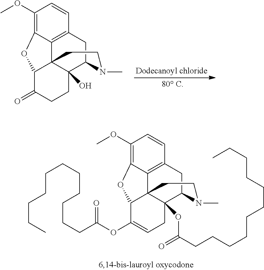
C1(OC)=C2C3=C(C=C1)CC1C4(O)C3(C(C(=O)CC4)O2)CCN1C.C1(OC)=C2C3=C(C=C1)CC1C4(OC(CCCCCCCCCCC)=O)C3(C(C(OC(CCCCCCCCCCC)=O)=CC4)O2)CCN1C
